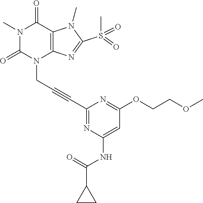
N1(C)C(=O)N(CC#CC2=NC(NC(C3CC3)=O)=CC(OCCOC)=N2)C2=C(C1=O)N(C)C(S(C)(=O)=O)=N2
